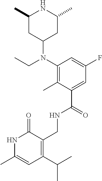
C1(N(CC)C2CC(C)NC(C)C2)=C(C)C(C(=O)NCC2=C(C(C)C)C=C(C)NC2=O)=CC(F)=C1
